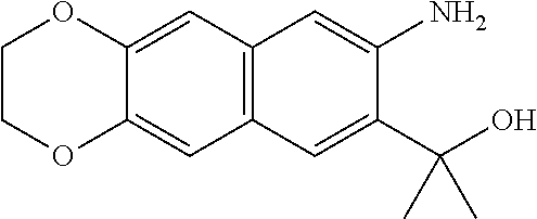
C12=C(C=C3C(=C1)OCCO3)C=C(N)C(C(O)(C)C)=C2
